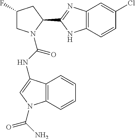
C1C(F)CC(C2=NC3=C(N2)C=CC(Cl)=C3)N1C(NC1=CN(C(N)=O)C2=C1C=CC=C2)=O
